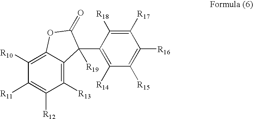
C1([R13])=C2C(=C([R10])C([R11])=C1[R12])OC(=O)C2(C1=C([R14])C([R15])=C([R16])C([R17])=C1[R18])[R19]
